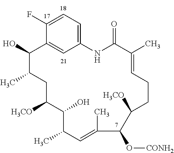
C1=C(F)C2=CC(=C1)NC(=O)C(C)=CCCC([H3CO])C(O[CONH2])C(C)=CC(C)C(O)C([H3CO])CC(C)C2O
